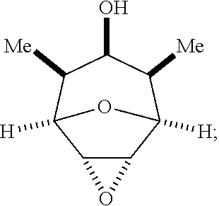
C12C(C3([H])C([Me])C(O)C([Me])C1([H])O3)O2
